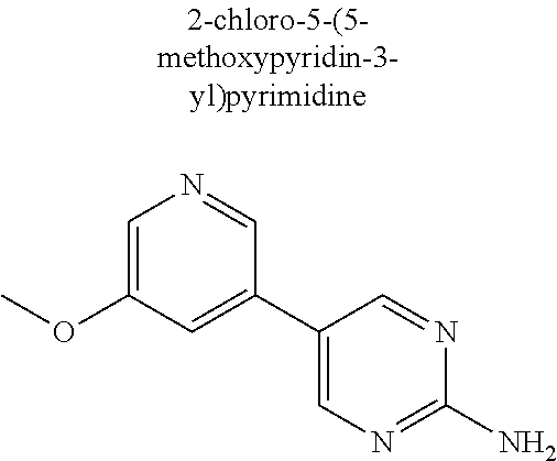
COC1=CN=CC(C2=CN=C(N)N=C2)=C1
